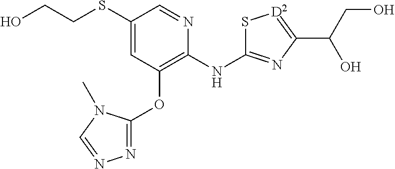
OCCSC1=CC(OC2=NN=CN2C)=C(NC2=NC(C(CO)O)=[D2]S2)N=C1
